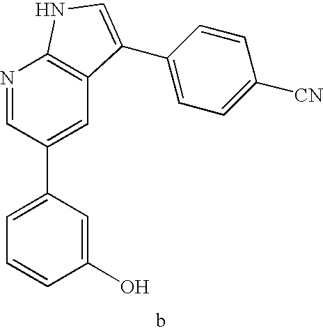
C1(O)=CC(C2=CC3=C(N=C2)NC=C3C2=CC=C([CN])C=C2)=CC=C1
